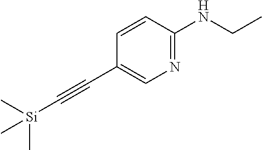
C1=CC(NCC)=NC=C1C#C[Si](C)(C)C
